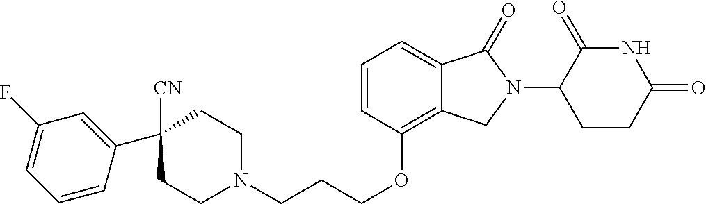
C1N(CCCOC2=C3C(=CC=C2)C(=O)N(C2C(=O)NC(=O)CC2)C3)CCC(C2=CC(F)=CC=C2)([CN])C1
